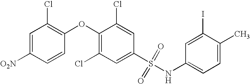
C1(S(NC2=CC=C(C)C(I)=C2)(=O)=O)=CC(Cl)=C(OC2=C(Cl)C=C([O2N])C=C2)C(Cl)=C1
